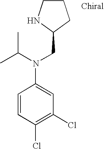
C1CNC(CN(C(C)C)C2=CC(Cl)=C(Cl)C=C2)C1
